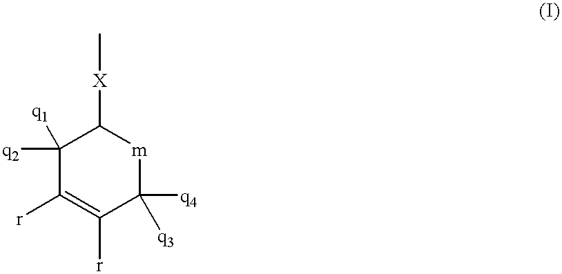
C1([q2])([q1])C([r])=C([r])C([q4])([q3])[m]C1[X]C
